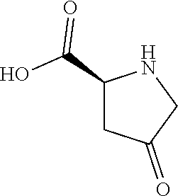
C1(C(O)=O)CC(=O)CN1
